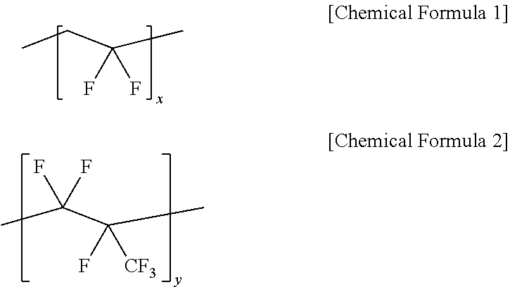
CCC(C)(F)F.CC(C(C)(F)[CF3])(F)F
